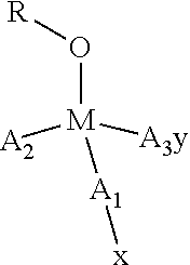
O([R])[M]([A1][x])([A2])[A3y]
